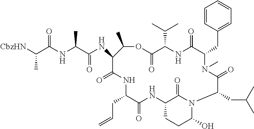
C1=CC(CC2N(C)C(=O)C(CC(C)C)N3C(O)CCC(NC(=O)C(CC=C)NC(=O)C(NC(C(NC(C([CbzHN])C)=O)C)=O)C(C)OC(=O)C(C(C)C)NC2=O)C3=O)=CC=C1
